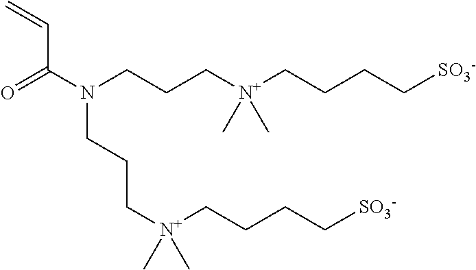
O=C(N(CCC[N+](CCCC[SO3-])(C)C)CCC[N+](CCCC[SO3-])(C)C)C=C
